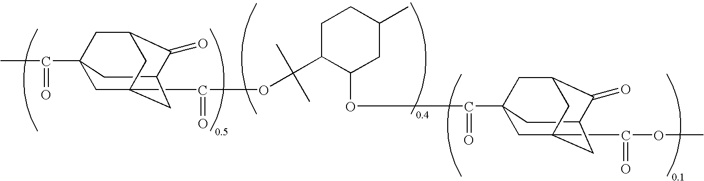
C12CC3(C(OC4C(C(OC(C56CC7(C(=O)C)CC(C5)C(=O)C(C7)C6)=O)(C)C)CCC(C)C4)=O)CC(C(=O)OC)(C1)CC(C3)C2=O
